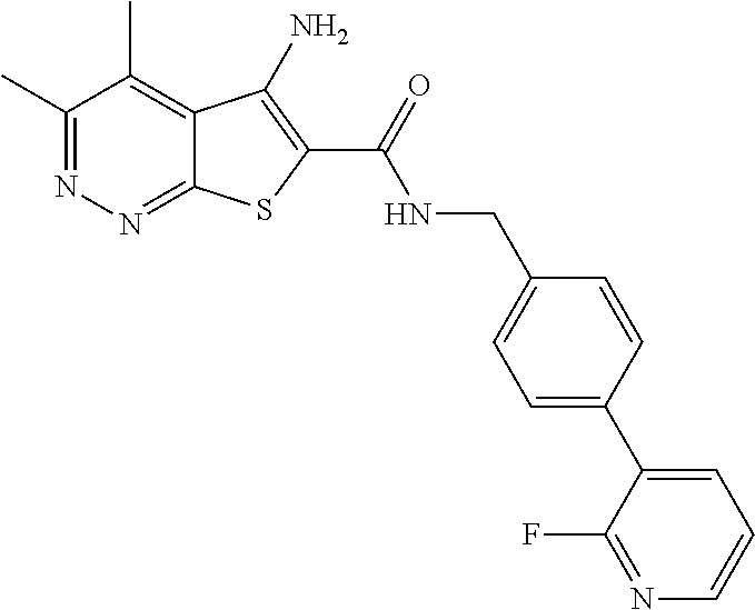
C1(C)=NN=C2C(=C1C)C(N)=C(C(=O)NCC1=CC=C(C3=CC=CN=C3F)C=C1)S2
